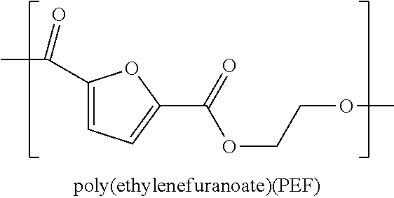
C1(C(C)=O)=CC=C(C(OCCOC)=O)O1
